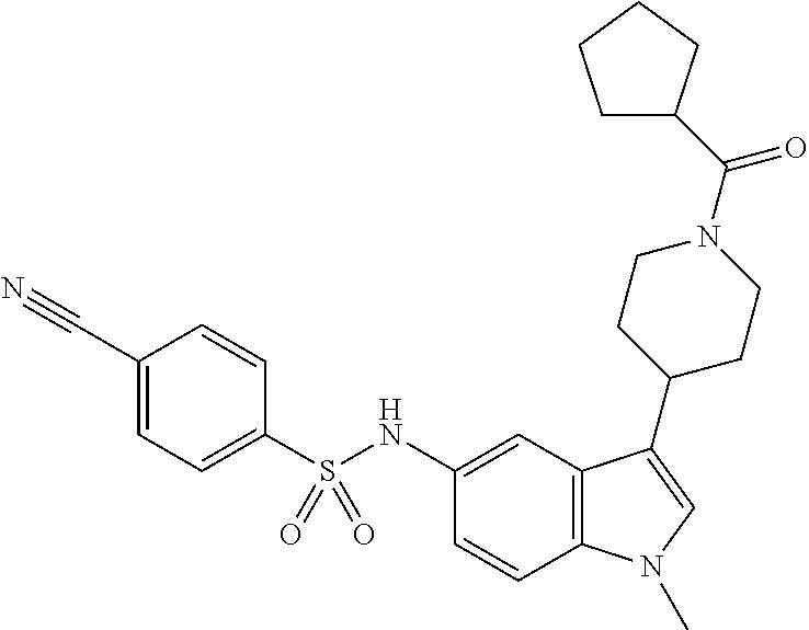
C1(S(NC2=CC3=C(C=C2)N(C)C=C3C2CCN(C(=O)C3CCCC3)CC2)(=O)=O)=CC=C(C#N)C=C1
